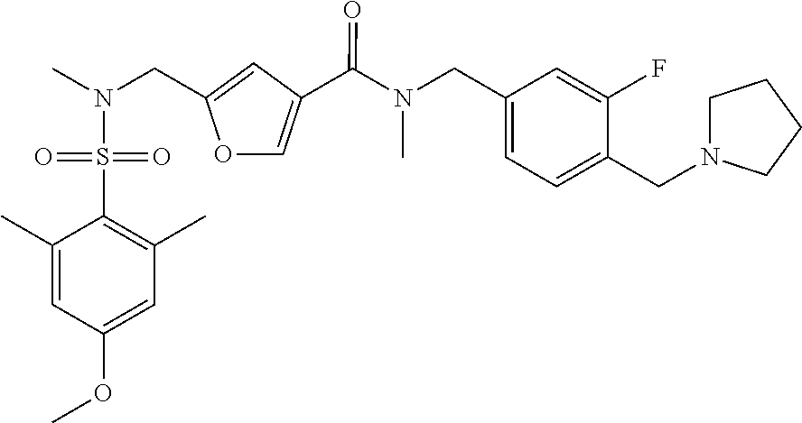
C1(CN(C(=O)C2=COC(CN(S(C3=C(C)C=C(OC)C=C3C)(=O)=O)C)=C2)C)=CC=C(CN2CCCC2)C(F)=C1
